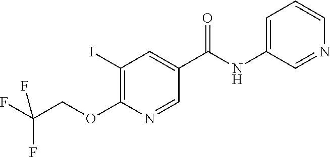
C1(I)=C(OCC(F)(F)F)N=CC(C(NC2=CC=CN=C2)=O)=C1
